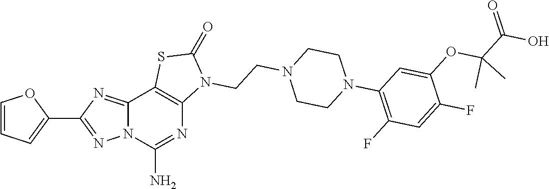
C1=CC=C(C2=NN3C(=N2)C2=C(N=C3N)N(CCN3CCN(C4=C(F)C=C(F)C(OC(C(O)=O)(C)C)=C4)CC3)C(=O)S2)O1
